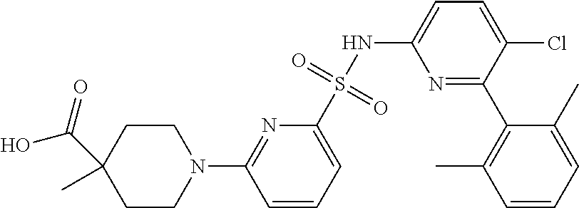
N1=C(C2=C(C)C=CC=C2C)C(Cl)=CC=C1NS(C1=CC=CC(N2CCC(C)(C(=O)O)CC2)=N1)(=O)=O
